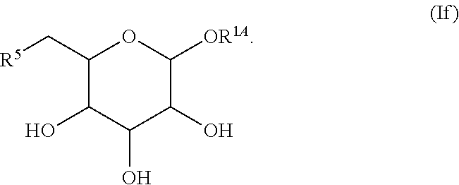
C1(C[R5])C(O)C(O)C(O)C([OR1A])O1
